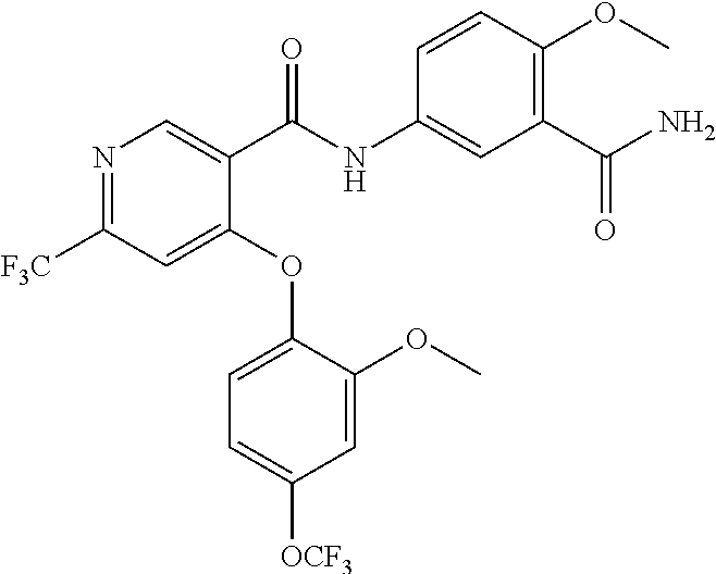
N1=C([F3C])C=C(OC2=CC=C([OCF3])C=C2OC)C(C(NC2=CC(C(N)=O)=C(OC)C=C2)=O)=C1
